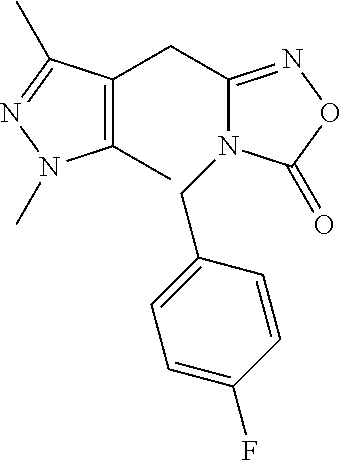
C1(C)=C(CC2=NOC(=O)N2CC2=CC=C(F)C=C2)C(C)=NN1C
